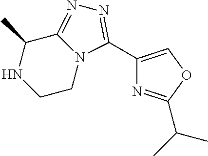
C1(C)C2=NN=C(C3=COC(C(C)C)=N3)N2CCN1
